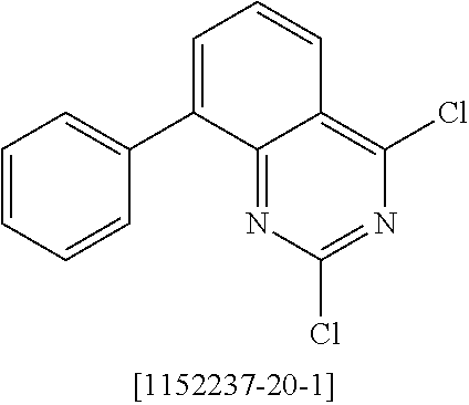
C1=CC=CC(C2=CC=CC3=C(Cl)N=C(Cl)N=C23)=C1
